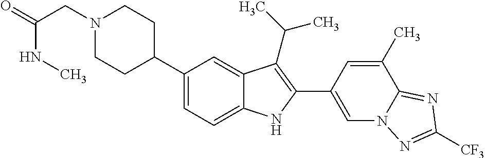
N1(CC(NC)=O)CCC(C2=CC=C3C(=C2)C(C(C)C)=C(C2=CN4C(=NC([CF3])=N4)C(C)=C2)N3)CC1
